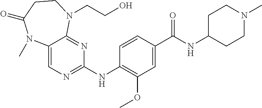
C1(NC2=NC=C3C(=N2)N(CCO)CCC(=O)N3C)=C(OC)C=C(C(NC2CCN(C)CC2)=O)C=C1
